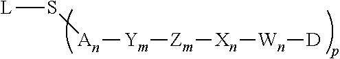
[Ym]([Zm][Xn][Wn][D])[An]S[L]
